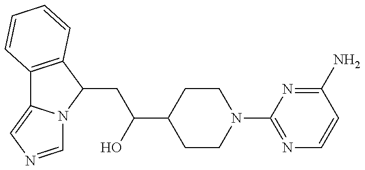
C12=C(C(CC(O)C3CCN(C4=NC=CC(N)=N4)CC3)N3C1=CN=C3)C=CC=C2
